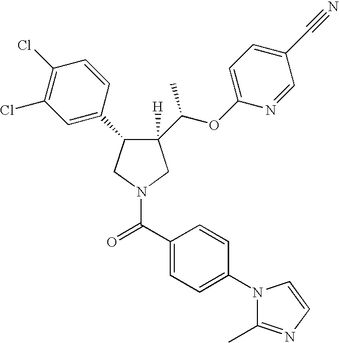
C1(C(OC2=CC=C(C#N)C=N2)C)([H])C(C2=CC(Cl)=C(Cl)C=C2)CN(C(C2=CC=C(N3C(C)=NC=C3)C=C2)=O)C1
